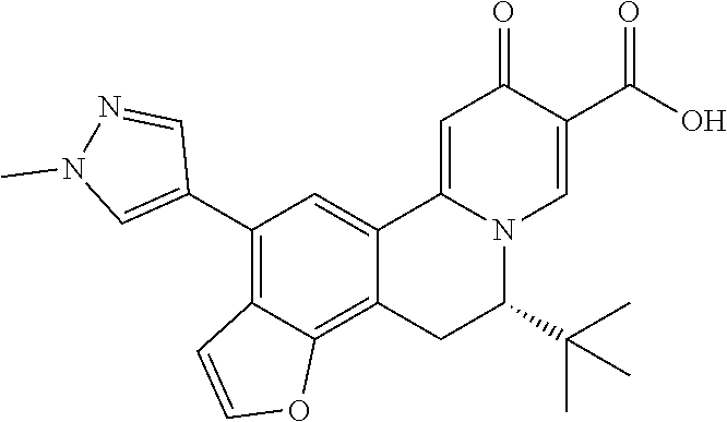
O=C1C(C(O)=O)=CN2C(=C1)C1=CC(C3=CN(C)N=C3)=C3C(=C1CC2C(C)(C)C)OC=C3
